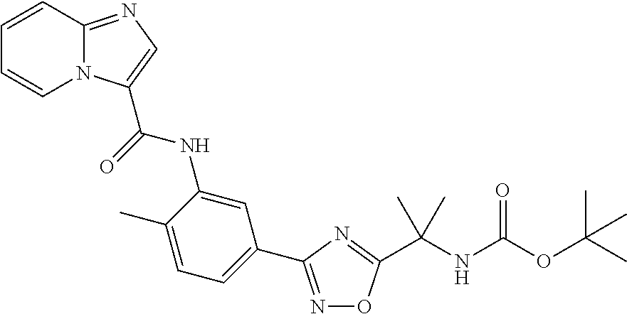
C12=NC=C(C(NC3=CC(C4=NOC(C(NC(OC(C)(C)C)=O)(C)C)=N4)=CC=C3C)=O)N1C=CC=C2
